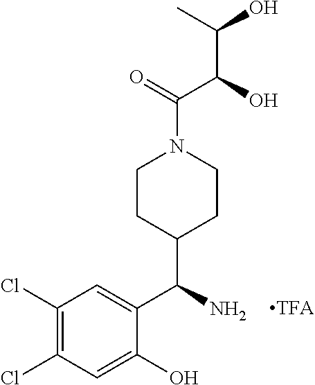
C1(Cl)=C(Cl)C=C(O)C(C(N)C2CCN(C(=O)C(C(O)C)O)CC2)=C1
